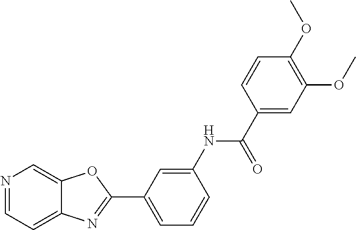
N1=CC=C2C(=C1)OC(C1=CC=CC(NC(C3=CC(OC)=C(OC)C=C3)=O)=C1)=N2
